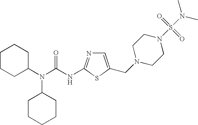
C1CCC(N(C(NC2=NC=C(CN3CCN(S(N(C)C)(=O)=O)CC3)S2)=O)C2CCCCC2)CC1
